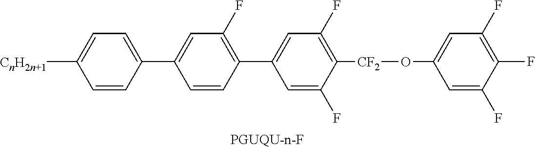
[PGUQU-n-F].C1=C(C2=CC=C([CnH2n+1])C=C2)C=CC(C2=CC(F)=C([CF2]OC3=CC(F)=C(F)C(F)=C3)C(F)=C2)=C1F
